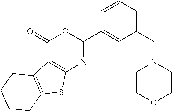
C1(=O)C2=C(N=C(C3=CC(CN4CCOCC4)=CC=C3)O1)SC1=C2CCCC1
